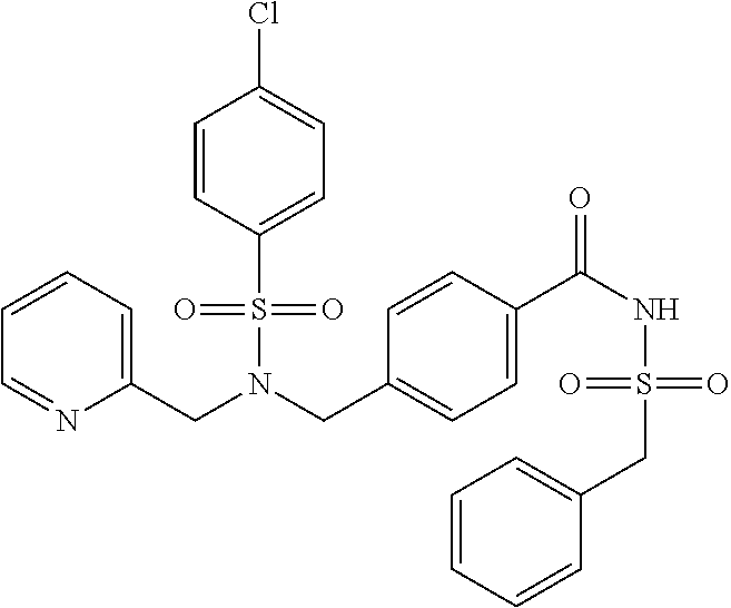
C(N(CC1=CC=C(C(NS(CC2=CC=CC=C2)(=O)=O)=O)C=C1)S(=O)(=O)C1=CC=C(Cl)C=C1)C1=CC=CC=N1
